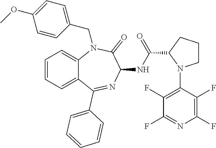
C1=CC=C2C(=C1)N(CC1=CC=C(OC)C=C1)C(=O)C(NC(C1N(C3=C(F)C(F)=NC(F)=C3F)CCC1)=O)N=C2C1=CC=CC=C1
